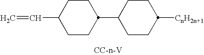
C1(C=C)CCC(C2CCC([CnH2n+1])CC2)CC1
